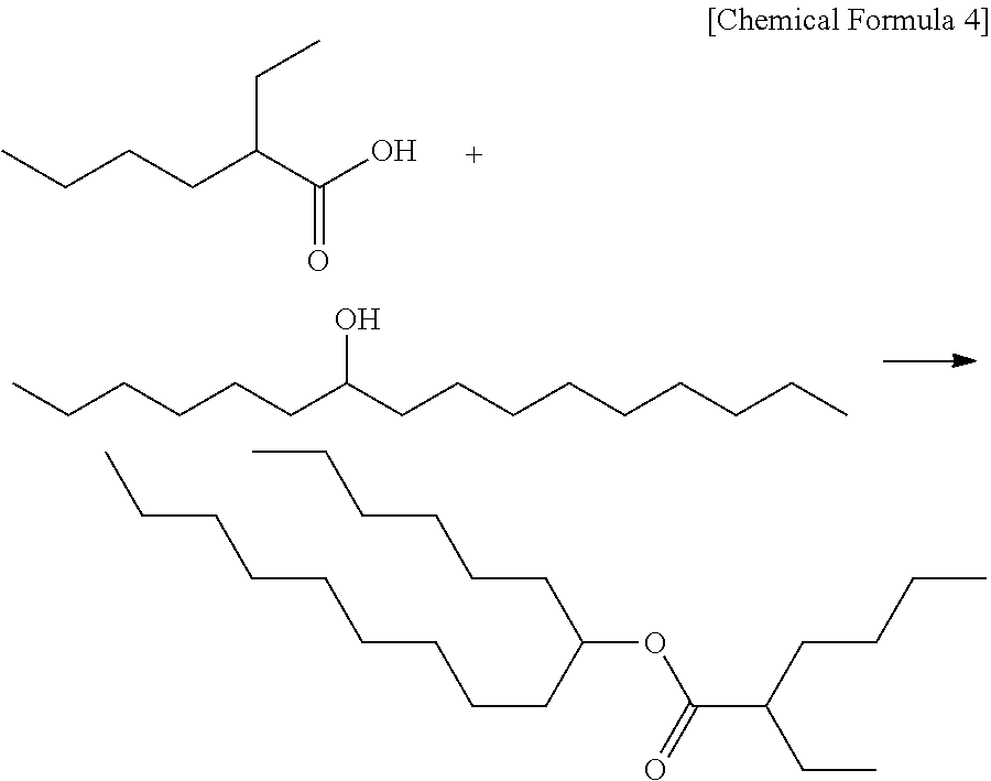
C(CCC(C(O)=O)CC)C.CCCCCCC(CCCCCCCCC)O.C(CCCCCC)(CCCCCCCCC)OC(C(CCCC)CC)=O
